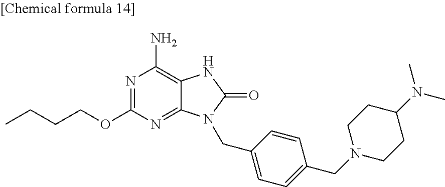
N1=C(OCCCC)N=C2C(=C1N)NC(=O)N2CC1=CC=C(CN2CCC(N(C)C)CC2)C=C1
